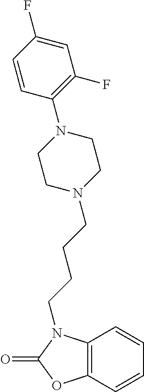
C1=CC2=C(C=C1)OC(=O)N2CCCCN1CCN(C2=C(F)C=C(F)C=C2)CC1
